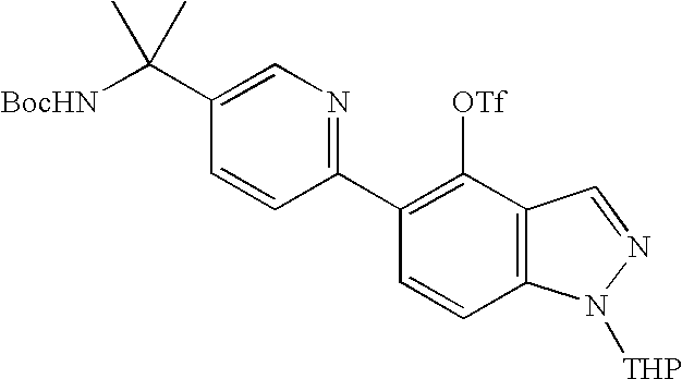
C1(C2=C([OTf])C3=C(C=C2)N([THP])N=C3)=NC=C(C([BocHN])(C)C)C=C1
